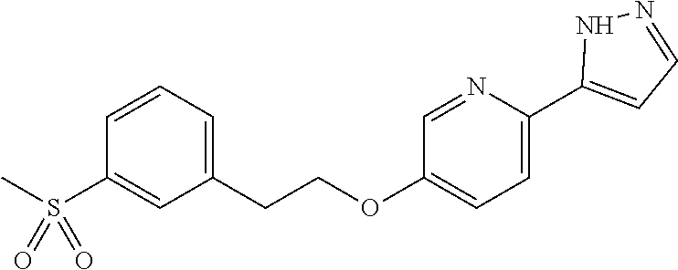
C1=C(C2=CC=NN2)N=CC(OCCC2=CC=CC(S(C)(=O)=O)=C2)=C1
